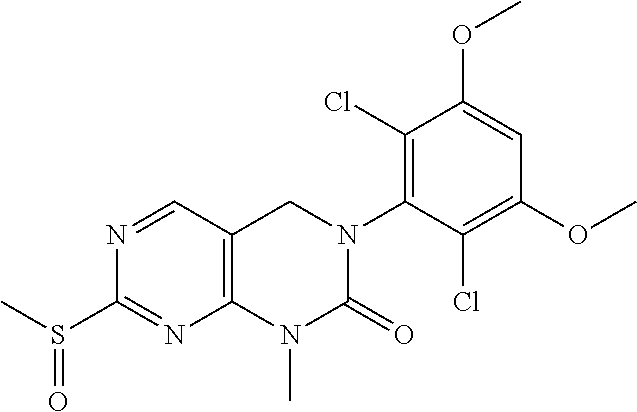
CS(C1=NC2=C(C=N1)CN(C1=C(Cl)C(OC)=CC(OC)=C1Cl)C(=O)N2C)=O
